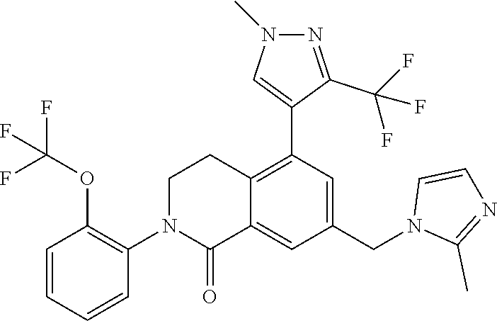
C1=CC=CC(N2C(=O)C3=CC(CN4C(C)=NC=C4)=CC(C4=CN(C)N=C4C(F)(F)F)=C3CC2)=C1OC(F)(F)F
